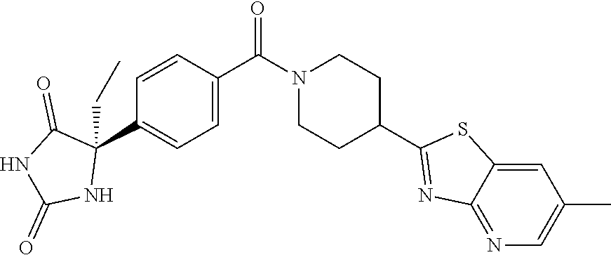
C1=CC(C(N2CCC(C3=NC4=NC=C(C)C=C4S3)CC2)=O)=CC=C1C1(CC)C(=O)NC(=O)N1
